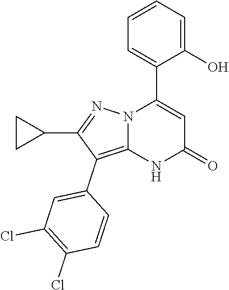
C1(O)=CC=CC=C1C1=CC(=O)NC2=C(C3=CC(Cl)=C(Cl)C=C3)C(C3CC3)=NN12
